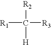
[R1]C([R2])([R3])[H]
